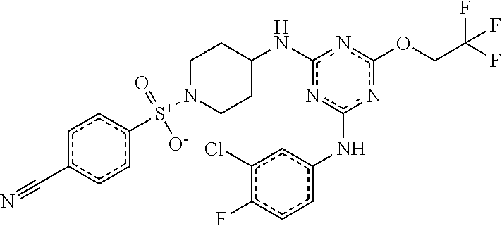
n1c(NC2CCN([S+]([O-])(=O)c3ccc(C#N)cc3)CC2)nc(Nc2cc(Cl)c(F)cc2)nc1OCC(F)(F)F
